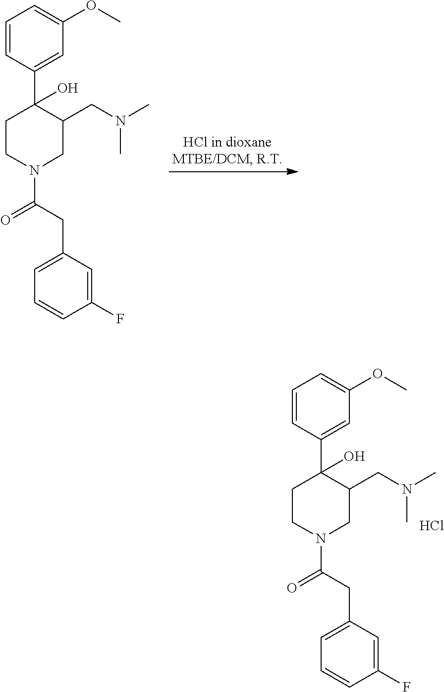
C(N1CC(CN(C)C)C(C2=CC(OC)=CC=C2)(O)CC1)(CC1=CC=CC(F)=C1)=O.C(N1CC(CN(C)C)C(C2=CC(OC)=CC=C2)(O)CC1)(CC1=CC=CC(F)=C1)=O.Cl
